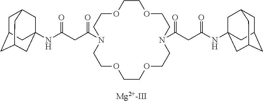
C1OCCN(C(CC(NC23CC4CC(CC(C2)C4)C3)=O)=O)CCOCCOCCN(C(CC(NC23CC4CC(CC(C2)C4)C3)=O)=O)CCOC1.[Mg2+-III]
